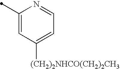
C1(C)=CC([(CH2)2NHCO(CH2)2CH3])=CC=N1
